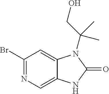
C1(Br)=NC=C2C(=C1)N(C(CO)(C)C)C(=O)N2
